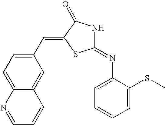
C1=C(SC)C(N=C2NC(=O)C(=CC3=CC=C4C(=C3)C=CC=N4)S2)=CC=C1
